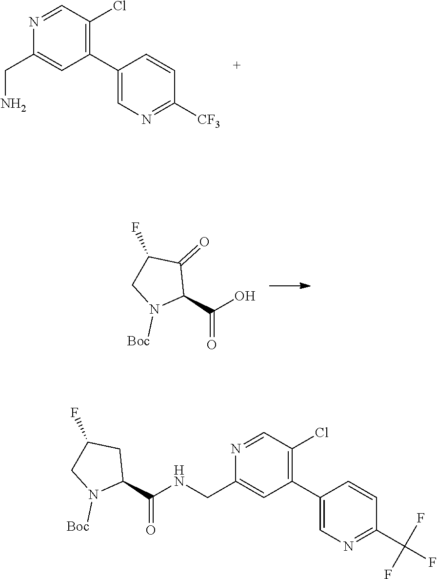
N1=CC(Cl)=C(C2=CN=C([CF3])C=C2)C=C1CN.C(=O)(O)C1N([Boc])CC(F)C1=O.N1=CC(Cl)=C(C2=CN=C(C(F)(F)F)C=C2)C=C1CNC(C1N([Boc])CC(F)C1)=O
